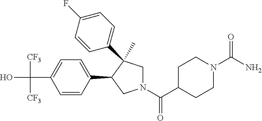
C(C1=CC=C(C2CN(C(C3CCN(C(=O)N)CC3)=O)CC2(C)C2=CC=C(F)C=C2)C=C1)(O)([CF3])[CF3]
